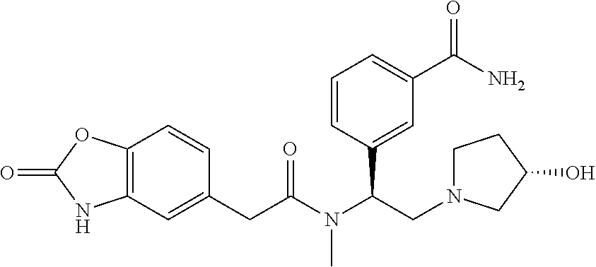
C12=C(C=C(CC(N(C(CN3CCC(O)C3)C3=CC(C(N)=O)=CC=C3)C)=O)C=C1)NC(=O)O2
